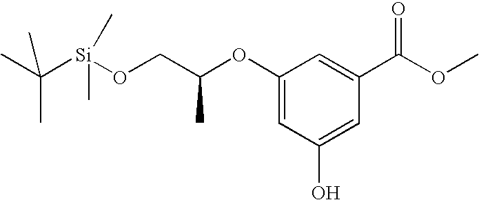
O(C1=CC(O)=CC(C(OC)=O)=C1)C(CO[Si](C(C)(C)C)(C)C)C
